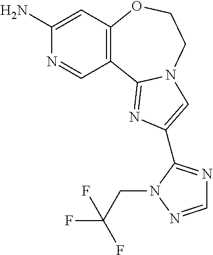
C1(N)=CC2=C(C=N1)C1=NC(C3=NC=NN3CC(F)(F)F)=CN1CCO2
